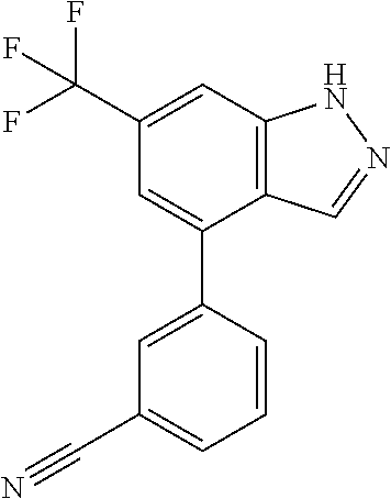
C1(C(F)(F)F)=CC2=C(C(C3=CC(C#N)=CC=C3)=C1)C=NN2
